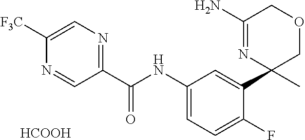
C1=C([F3C])N=CC(C(=O)NC2=CC=C(F)C(C3(C)COCC(N)=N3)=C2)=N1.[HCOOH]
